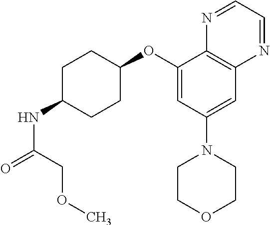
C1(OC2CCC(NC(=O)COC)CC2)=CC(N2CCOCC2)=CC2=C1N=CC=N2
